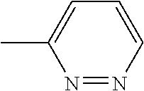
N1=NC=CC=C1C
